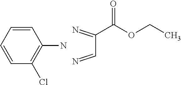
C1=CC(Cl)=C(N)C=C1.N=CC(=N)C(OCC)=O
